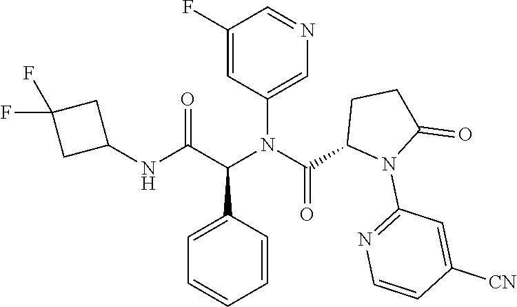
C1=C(N(C(C2N(C3=NC=CC([CN])=C3)C(=O)CC2)=O)C(C(NC2CC(F)(F)C2)=O)C2=CC=CC=C2)C=C(F)C=N1
